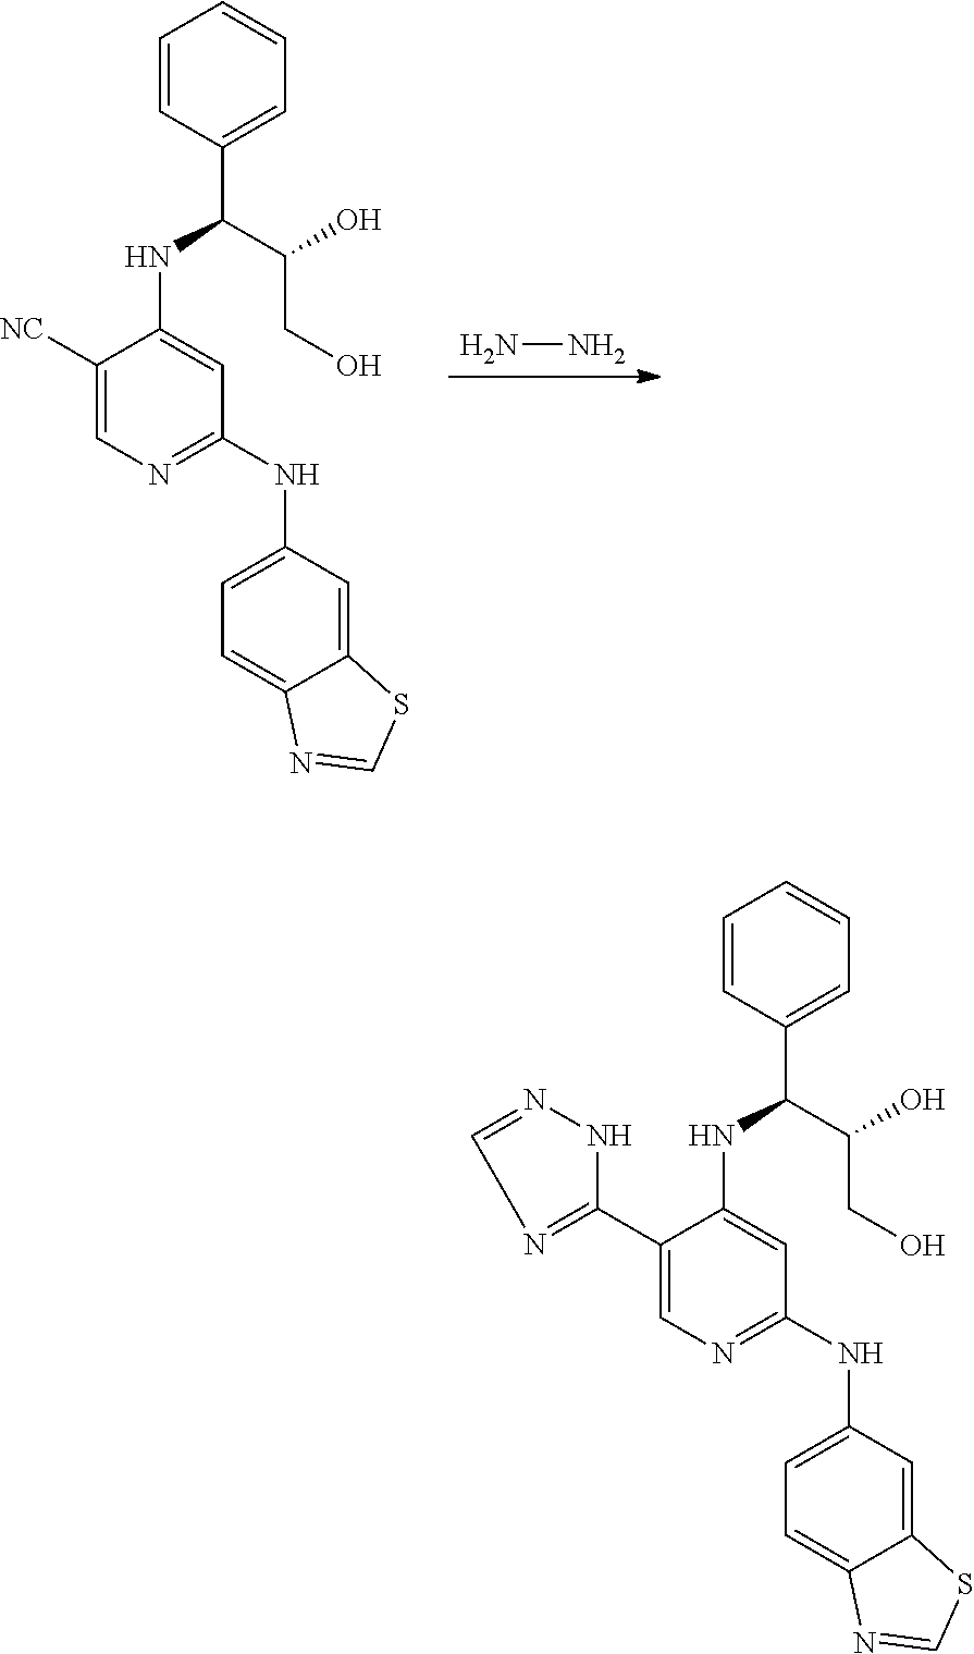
NN.C1([NC])=CN=C(NC2=CC=C3C(=C2)SC=N3)C=C1NC(C1=CC=CC=C1)C(O)CO.C1(C2=NC=NN2)=CN=C(NC2=CC=C3C(=C2)SC=N3)C=C1NC(C1=CC=CC=C1)C(O)CO
